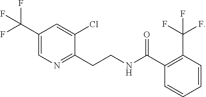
C1=CC=CC(C(F)(F)F)=C1C(NCCC1=NC=C(C(F)(F)F)C=C1Cl)=O
